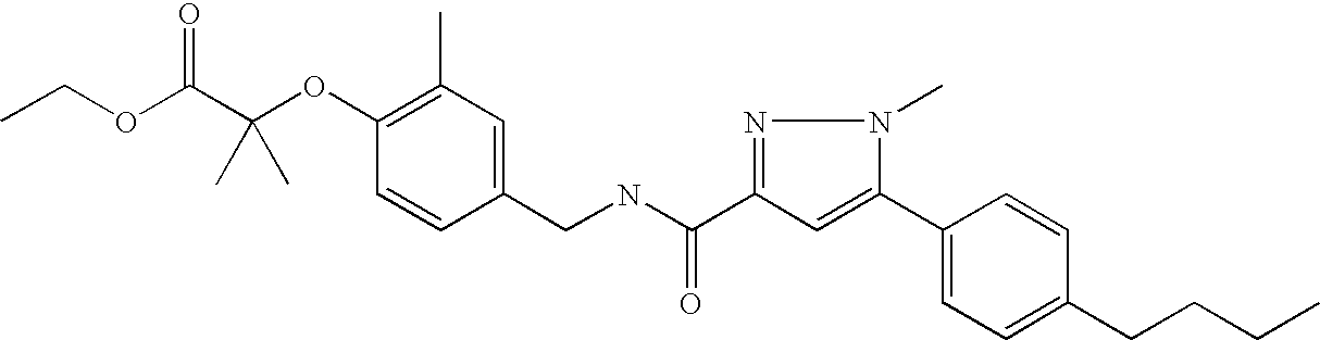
CCOC(C(OC1=C(C)C=C(CNC(C2=NN(C)C(C3=CC=C(CCCC)C=C3)=C2)=O)C=C1)(C)C)=O
